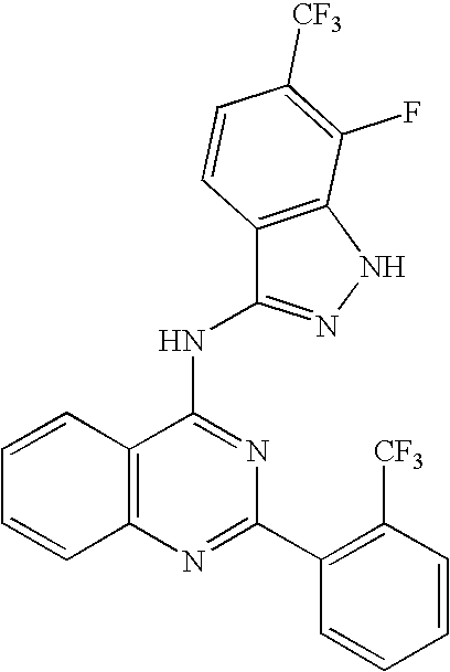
C12=C(N=C(C3=C([CF3])C=CC=C3)N=C1NC1=NNC3=C1C=CC([CF3])=C3F)C=CC=C2
